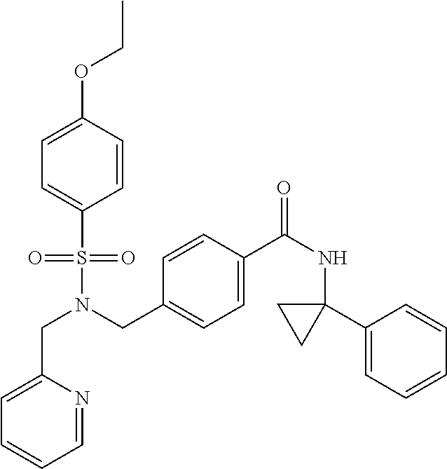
C1=C(CN(S(=O)(=O)C2=CC=C(OCC)C=C2)CC2=CC=C(C(NC3(C4=CC=CC=C4)CC3)=O)C=C2)N=CC=C1
